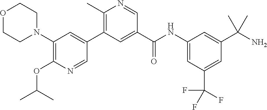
C1(N2CCOCC2)=C(OC(C)C)N=CC(C2=C(C)N=CC(C(NC3=CC(C(F)(F)F)=CC(C(N)(C)C)=C3)=O)=C2)=C1
